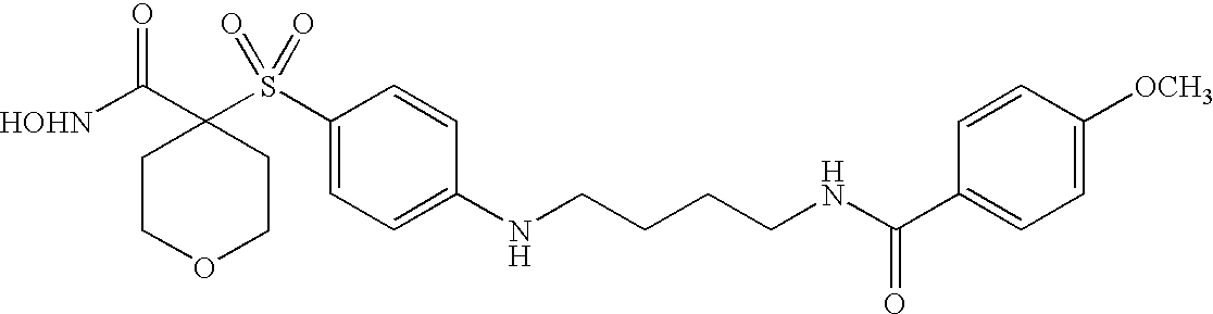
[HOHN]C(C1(S(C2=CC=C(NCCCCNC(C3=CC=C([OCH3])C=C3)=O)C=C2)(=O)=O)CCOCC1)=O
